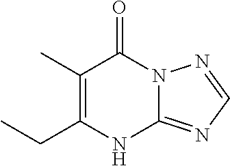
C12=NC=NN1C(=O)C(C)=C(CC)N2
